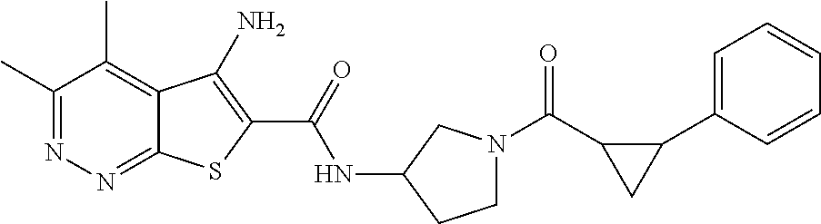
C1(C)=NN=C2C(=C1C)C(N)=C(C(=O)NC1CCN(C(C3C(C4=CC=CC=C4)C3)=O)C1)S2
